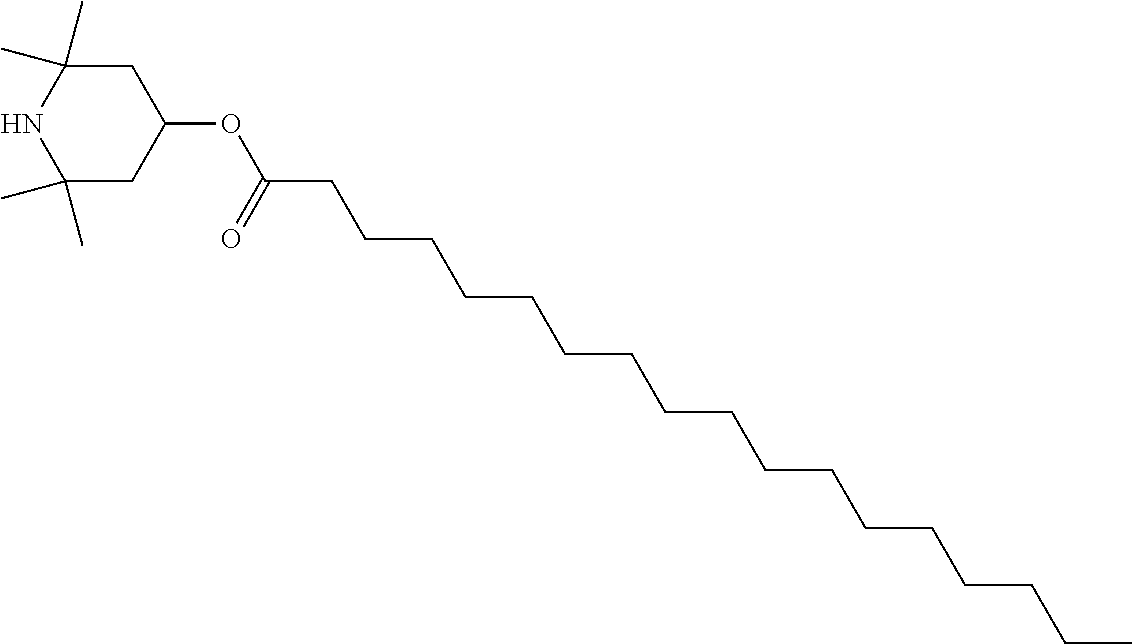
C1C(C)(C)NC(C)(C)CC1OC(=O)CCCCCCCCCCCCCCCCC
